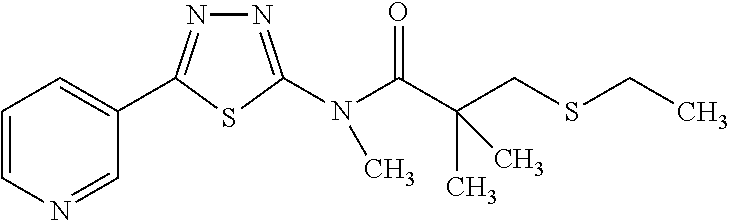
C1=CN=CC(C2=NN=C(N(C(C(CSCC)(C)C)=O)C)S2)=C1
